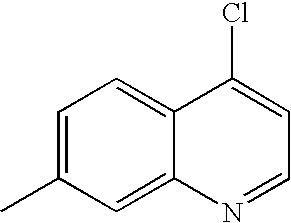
C1=C(C)C=C2C(=C1)C(Cl)=CC=N2
